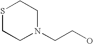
N1(CCO)CCSCC1
